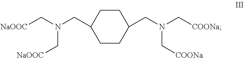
C1CC(CN(C[COONa])C[COONa])CCC1CN(C[NaOOC])C[NaOOC]
